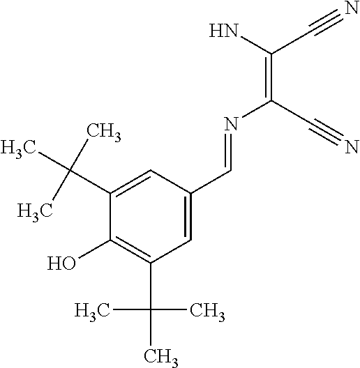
C1=C(C=NC(=C(N)C#N)C#N)C=C(C(C)(C)C)C(O)=C1C(C)(C)C
